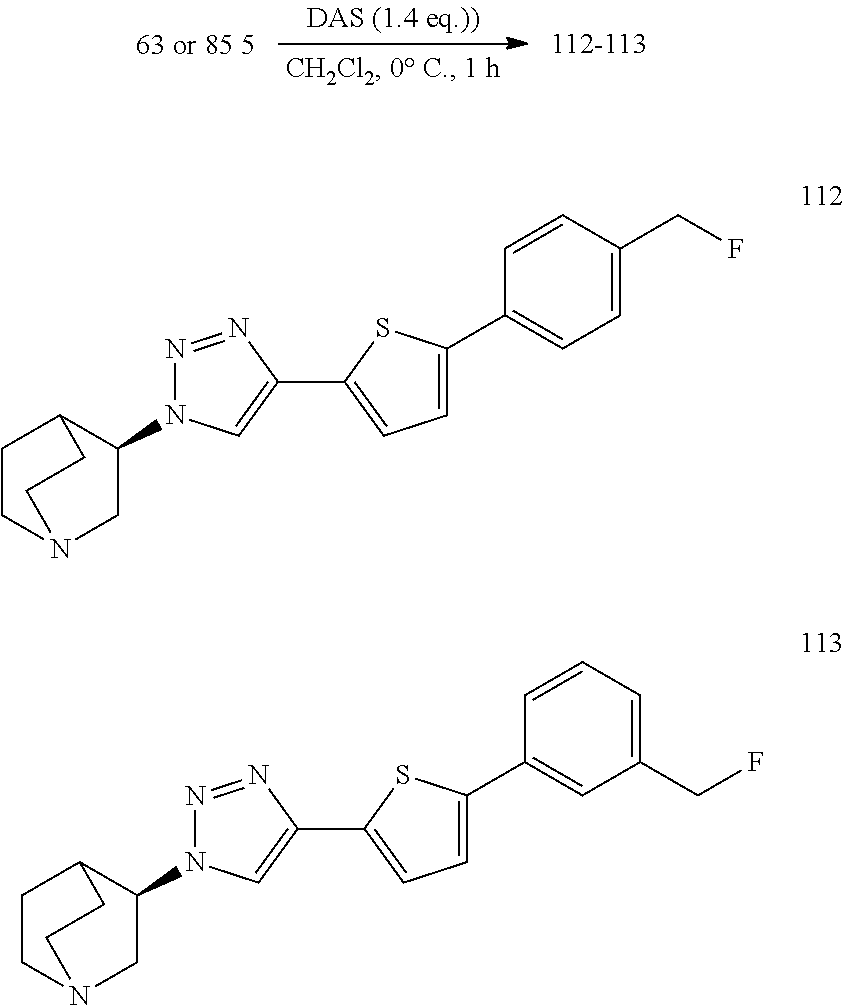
C1CN2CC(N3N=NC(C4=CC=C(C5=CC=C(CF)C=C5)S4)=C3)C1CC2.C1CN2CC(N3N=NC(C4=CC=C(C5=CC(CF)=CC=C5)S4)=C3)C1CC2
